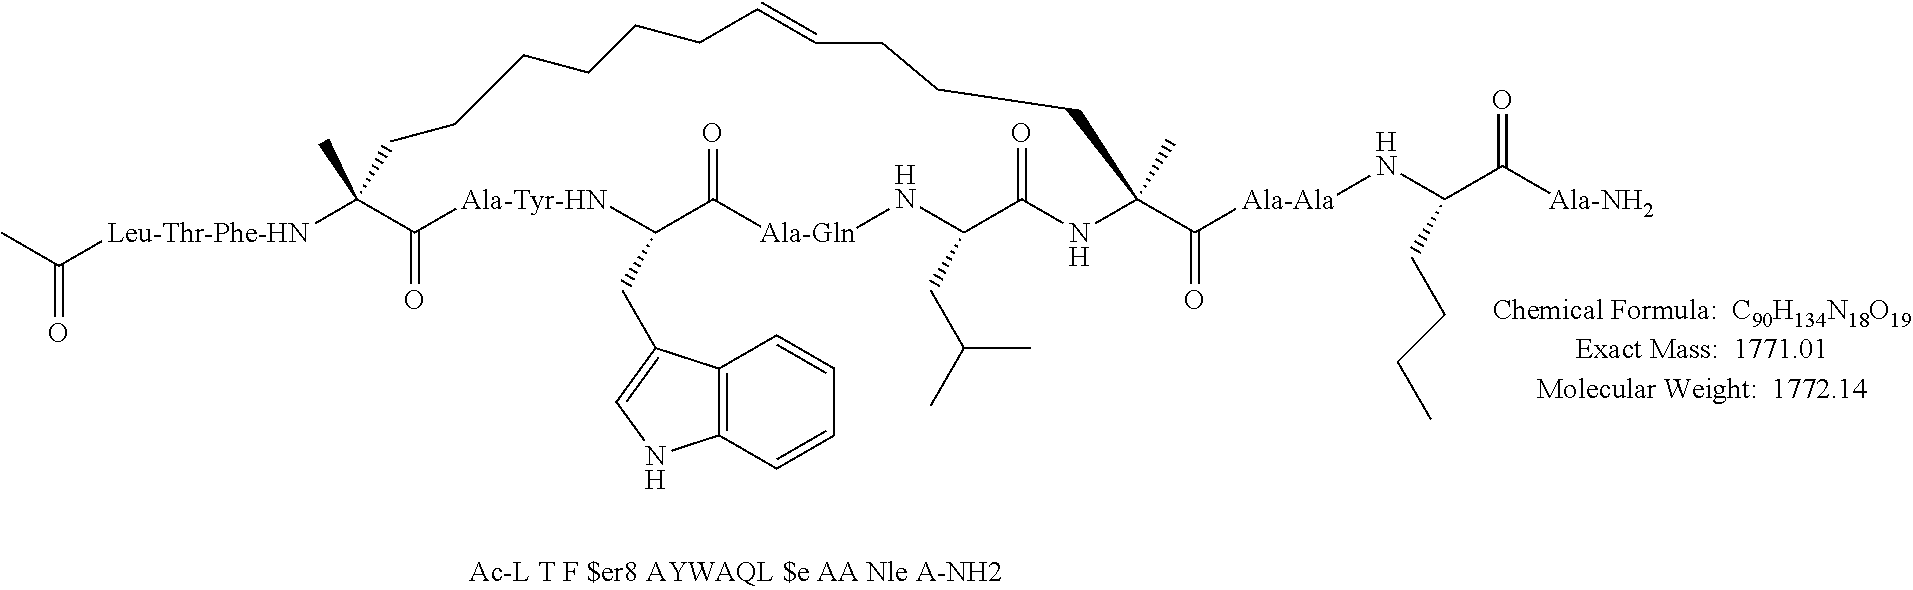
CC([Leu-Thr-Phe-HN]C1(C)C(=O)[Ala-Tyr-HN]C(CC2=CNC3=C2C=CC=C3)C(=O)[Ala-Gln]NC(CC(C)C)C(=O)NC(C(=O)[Ala-Ala]NC(C(=O)[Ala-NH2])CCCC)(C)CCCC=CCCCCCC1)=O
